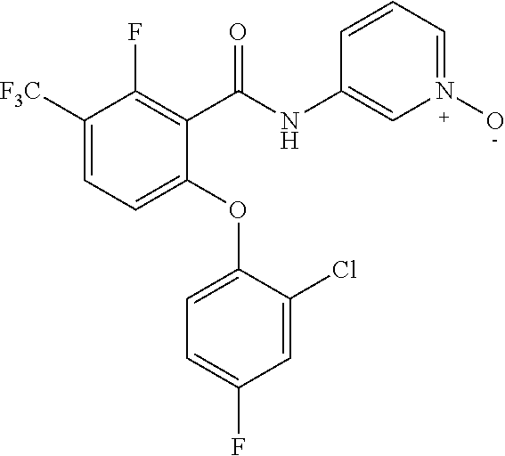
C1(C(NC2=CN(O)=CC=C2)=O)=C(F)C([F3C])=CC=C1OC1=CC=C(F)C=C1Cl
